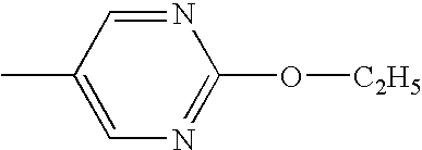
CC1=CN=C(O[C2H5])N=C1
